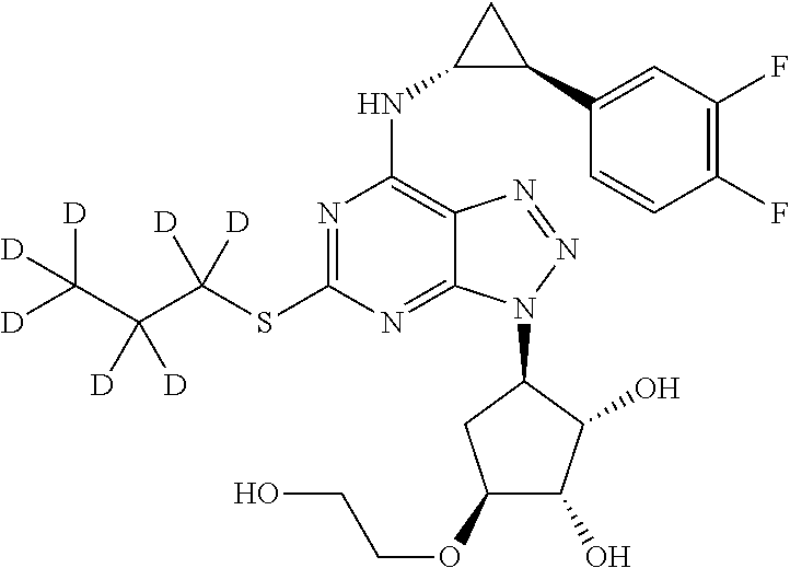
C1(OCCO)C(O)C(O)C(N2C3=NC(SC(C(C([D])([D])[D])([D])[D])([D])[D])=NC(NC4C(C5=CC(F)=C(F)C=C5)C4)=C3N=N2)C1
